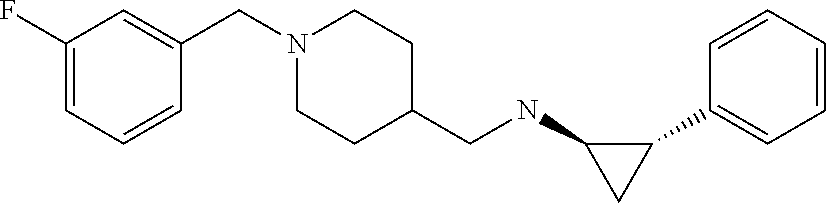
C1=CC=CC(C2C(NCC3CCN(CC4=CC(F)=CC=C4)CC3)C2)=C1
